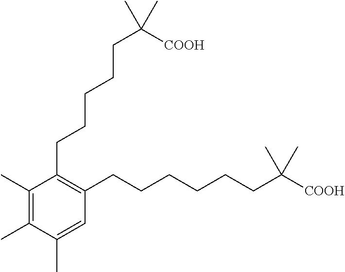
C1(C)=C(C)C(C)=CC(CCCCCCC([COOH])(C)C)=C1CCCCCC([COOH])(C)C
